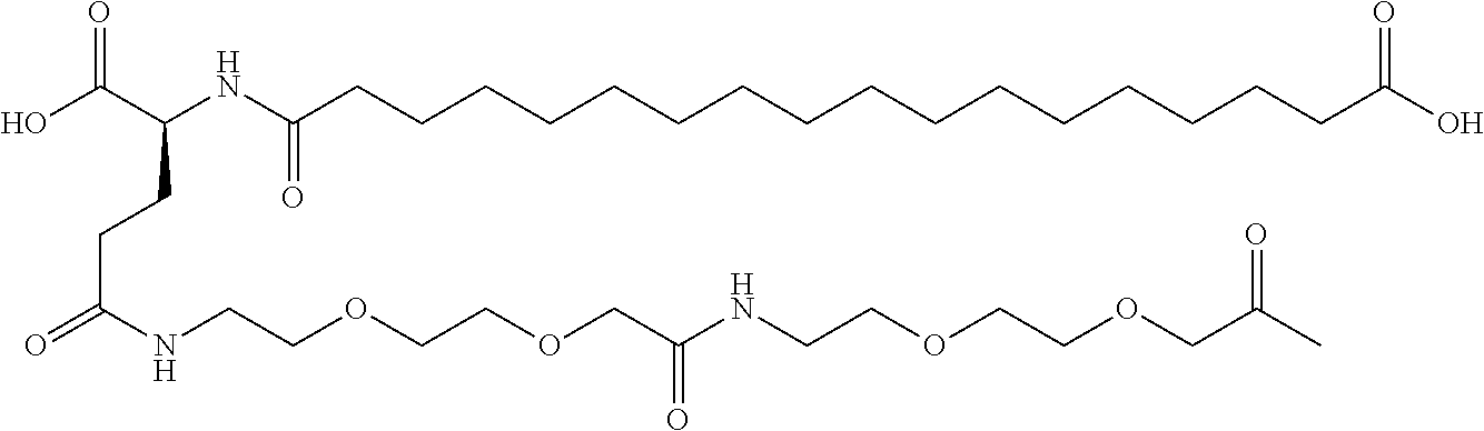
OC(C(NC(CCCCCCCCCCCCCCCCC(O)=O)=O)CCC(=O)NCCOCCOCC(NCCOCCOCC(C)=O)=O)=O
